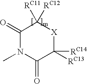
C1(=O)N(C)C(=O)C([RC14])([RC13])[X]C1([RC11])[RC12]
